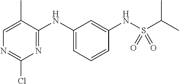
N(C1=CC=CC(NS(C(C)C)(=O)=O)=C1)C1=NC(Cl)=NC=C1C
